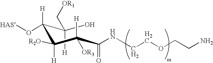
OC(C([H])(O[HAS])C([H])([R2O])C(C(=O)NCCOCCN)([H])[OR3])([H])C[OR1]
